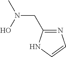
N1=C(CN(O)C)NC=C1
